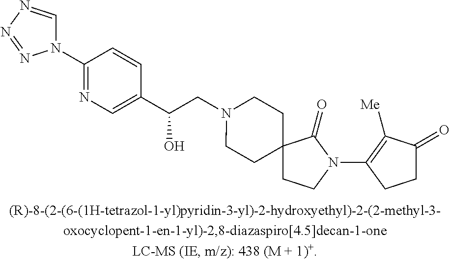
N1=C(N2C=NN=N2)C=CC(C(O)CN2CCC3(CC2)CCN(C2=C([Me])C(=O)CC2)C3=O)=C1
